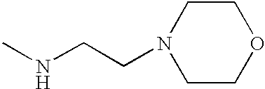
CNCCN1CCOCC1
